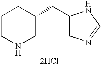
C1(CC2CCCNC2)=CN=CN1.[2HCl]
